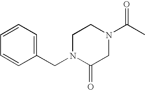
C1=C(CN2CCN(C(C)=O)CC2=O)C=CC=C1
